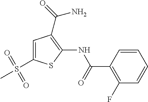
C1=CC(C(=O)NC2=C(C(=O)N)C=C(S(C)(=O)=O)S2)=C(F)C=C1
